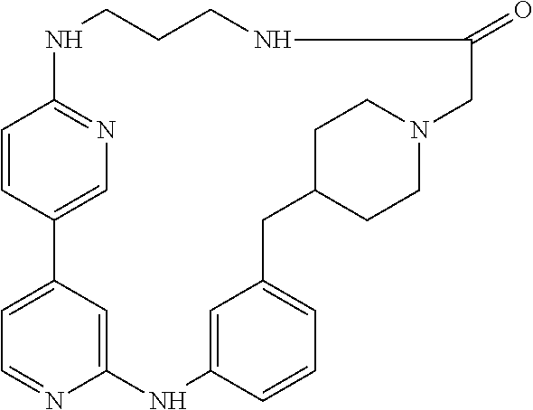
N1C2=NC=C(C=C2)C2=CC=NC(=C2)NC2=CC(=CC=C2)CC2CCN(CC2)CC(=O)NCCC1
